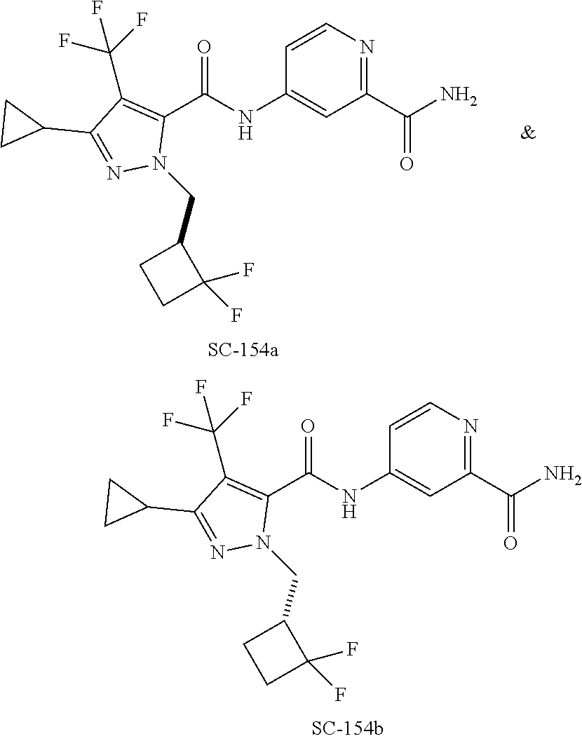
O=C(C1=C(C(F)(F)F)C(C2CC2)=NN1CC1CCC1(F)F)NC1=CC(C(=O)N)=NC=C1.O=C(C1=C(C(F)(F)F)C(C2CC2)=NN1CC1CCC1(F)F)NC1=CC(C(=O)N)=NC=C1
